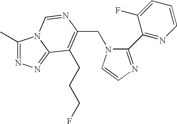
C(N1C(C2=NC=CC=C2F)=NC=C1)C1=C(CCCF)C2=NN=C(C)N2C=N1
